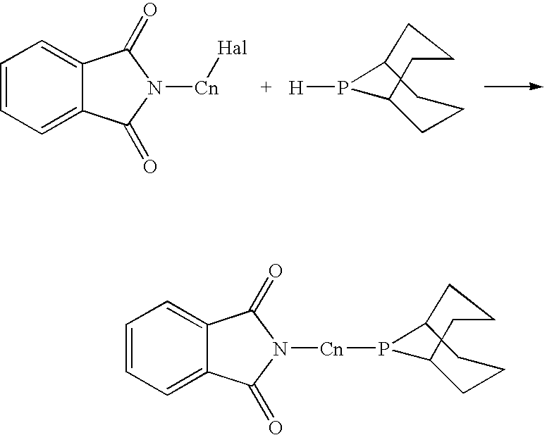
C1CCC23C1P([Cn]N1C(=O)C4=CC=CC=C4C1=O)C2CCC3.C1=CC=C2C(=C1)C(=O)N([Cn][Hal])C2=O.C1CCC23C1P([H])C2CCC3
